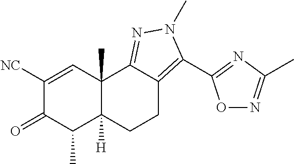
C1([NC])=CC2(C)C([H])(C(C)C1=O)CCC1=C(C3=NC(C)=NO3)N(C)N=C21
